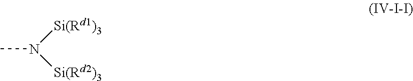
CN([Si(Rd1)3])[Si(Rd2)3]
